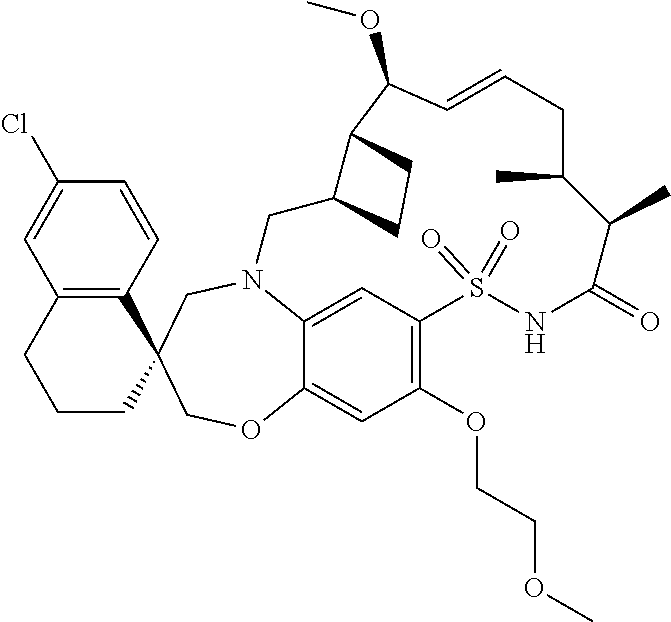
N12C3=CC(=C(OCCOC)C=C3OCC3(C4=C(C=C(Cl)C=C4)CCC3)C1)S(=O)(=O)NC(=O)C(C)C(C)CC=CC(OC)C1C(C2)CC1
